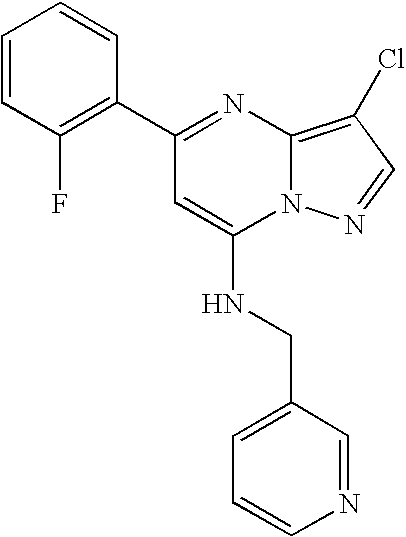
C1=CC(F)=C(C2=NC3=C(Cl)C=NN3C(NCC3=CC=CN=C3)=C2)C=C1
